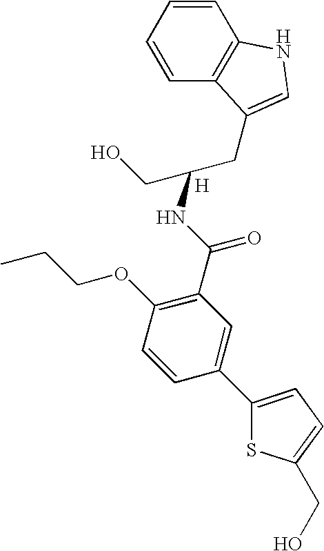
C1=CC=CC2=C1NC=C2CC(CO)NC(C1=C(OCCC)C=CC(C2=CC=C(CO)S2)=C1)=O.[H]
